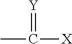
[Y]=C(C)[X]
